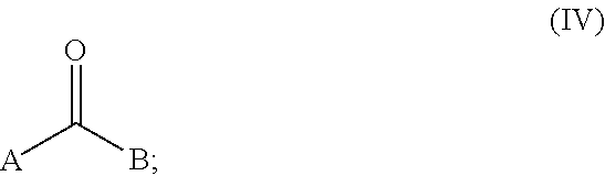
[A]C(B)=O
